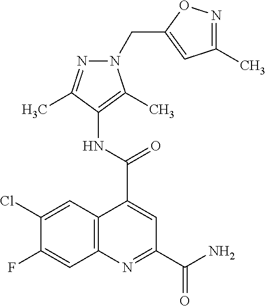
C12=C(N=C(C(N)=O)C=C1C(NC1=C(C)N(CC3=CC(C)=NO3)N=C1C)=O)C=C(F)C(Cl)=C2
